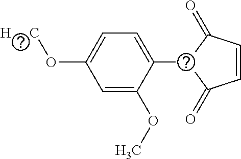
C1=CC(=O)C(C2=CC=C(O[H     C])C=C2OC)C1=O
